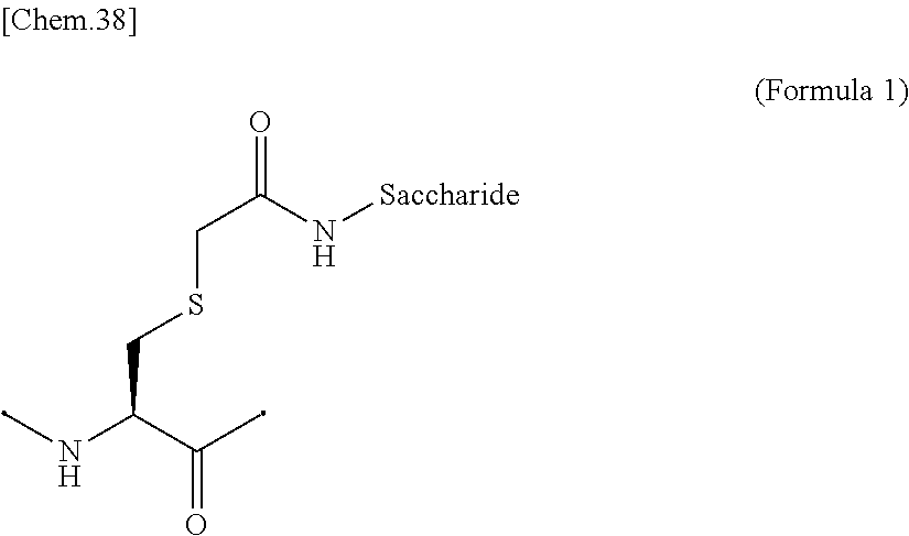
C(CSCC(C(C)=O)NC)(N[Saccharide])=O
